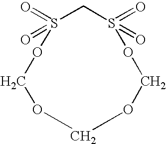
C1S(=O)(=O)OCOCOCOS1(=O)=O
